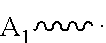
C[A1]
